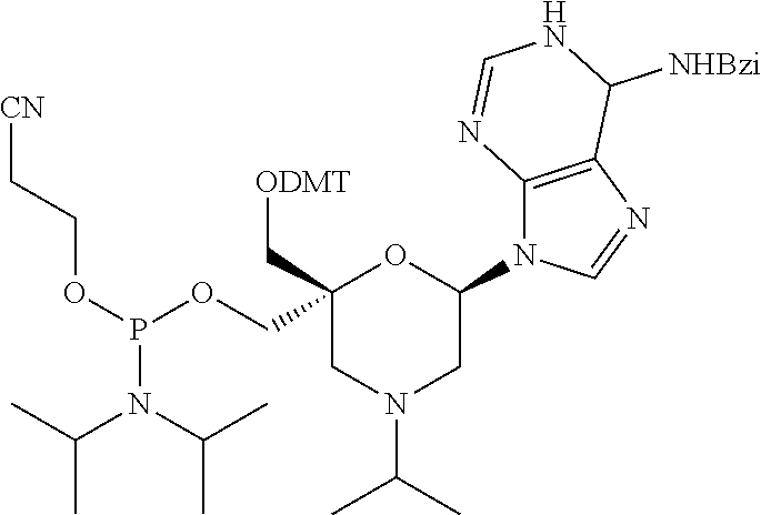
C1(N2C3=C(N=C2)C([NHBzi])NC=N3)OC(COP(OCC[CN])N(C(C)C)C(C)C)(C[ODMT])CN(C(C)C)C1
